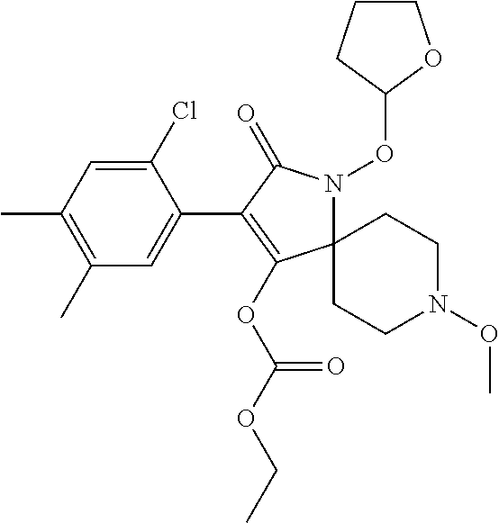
C12(N(OC3CCCO3)C(=O)C(C3=CC(C)=C(C)C=C3Cl)=C1OC(OCC)=O)CCN(OC)CC2
